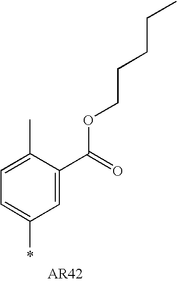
C1=C(C)C(C(=O)OCCCCC)=CC(*)=C1
